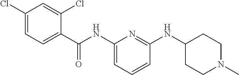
C1(NC(C2=CC=C(Cl)C=C2Cl)=O)=CC=CC(NC2CCN(C)CC2)=N1
